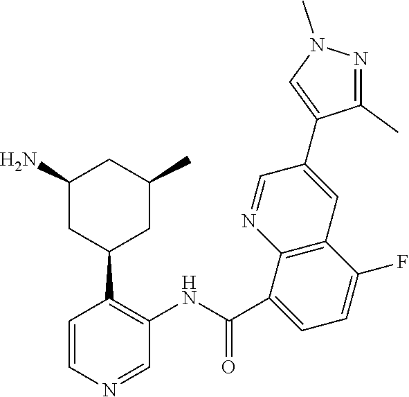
C1(N)CC(C2=C(NC(C3=CC=C(F)C4=C3N=CC(C3=CN(C)N=C3C)=C4)=O)C=NC=C2)CC(C)C1
